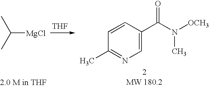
CC(C)[MgCl].[THF].C1=CC(C)=NC=C1C(N([OCH3])C)=O
